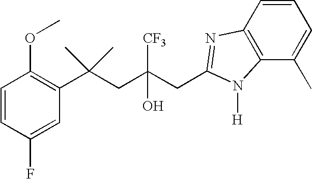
C1(F)=CC(C(CC(CC2=NC3=C(C(C)=CC=C3)N2[H])([CF3])O)(C)C)=C(OC)C=C1
